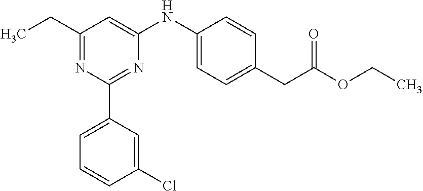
CCC1=NC(C2=CC=CC(Cl)=C2)=NC(NC2=CC=C(CC(=O)OCC)C=C2)=C1
